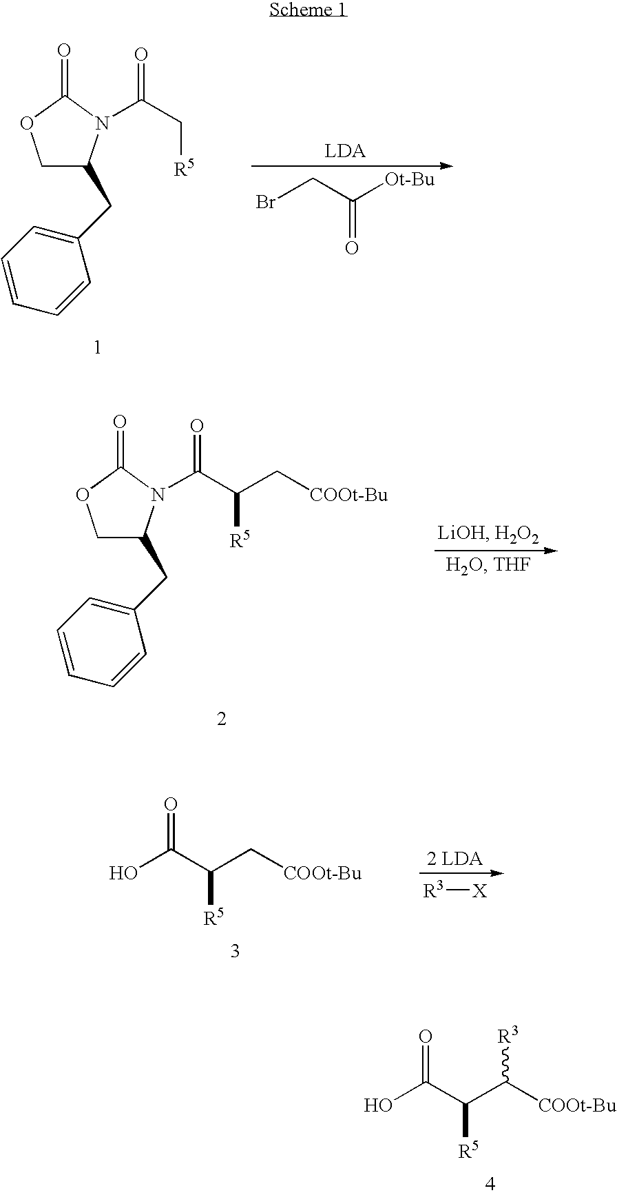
OC(C([R5])C([COOt-Bu])[R3])=O.C1C(CC2=CC=CC=C2)N(C(C[R5])=O)C(=O)O1.BrCC([Ot-Bu])=O.C1C(CC2=CC=CC=C2)N(C(C([R5])C[COOt-Bu])=O)C(=O)O1.[R3][X].OC(C([R5])C[COOt-Bu])=O
